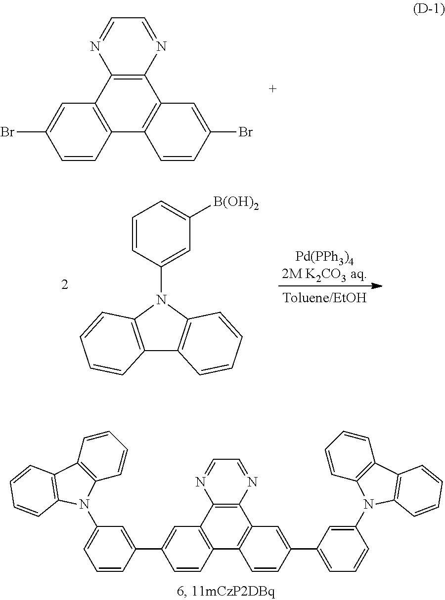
C1=CC2=C(C=C1Br)C1=C(C3=C2C=CC(Br)=C3)N=CC=N1.C1=CC(C2=CC3=C(C=C2)C2=C(C4=C3N=CC=N4)C=C(C3=CC=CC(N4C5=C(C=CC=C5)C5=C4C=CC=C5)=C3)C=C2)=CC(N2C3=C(C=CC=C3)C3=C2C=CC=C3)=C1.C12=C(N(C3=CC([B(OH)2])=CC=C3)C3=C1C=CC=C3)C=CC=C2
